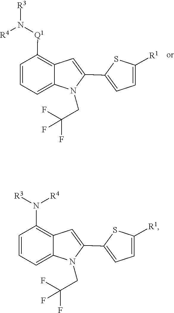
[R3]N([R4])[Q1]C1=C2C=C(C3=CC=C([R1])S3)N(CC(F)(F)F)C2=CC=C1.C1(C2=CC3=C(N([R3])[R4])C=CC=C3N2CC(F)(F)F)=CC=C([R1])S1
